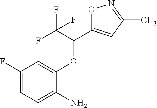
C1(F)=CC=C(N)C(OC(C2=CC(C)=NO2)C(F)(F)F)=C1
